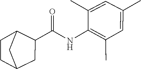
C1(NC(C2C3CCC(C2)C3)=O)=C(C)C=C(C)C=C1C
